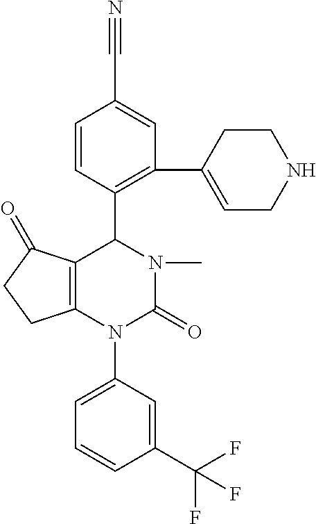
C12=C(N(C3=CC=CC(C(F)(F)F)=C3)C(=O)N(C)C1C1=C(C3=CCNCC3)C=C(C#N)C=C1)CCC2=O
